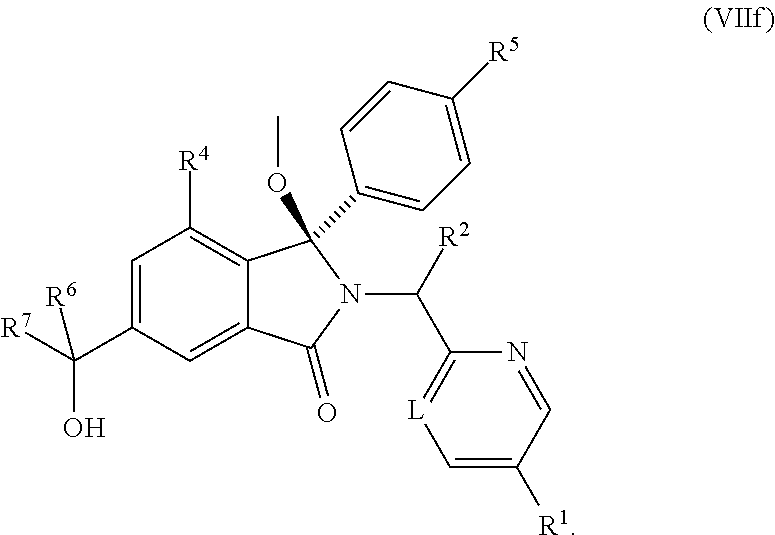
C1=C(C([R7])(O)[R6])C=C2C(=C1[R4])C(C1=CC=C([R5])C=C1)(OC)N(C(C1=[L]C=C([R1])C=N1)[R2])C2=O
